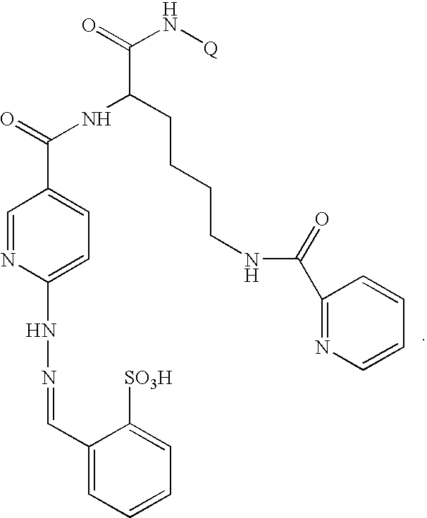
C1(C=NNC2=CC=C(C(=O)NC(CCCCNC(C3=NC=CC=C3)=O)C(=O)N[Q])C=N2)=CC=CC=C1[SO3H]
